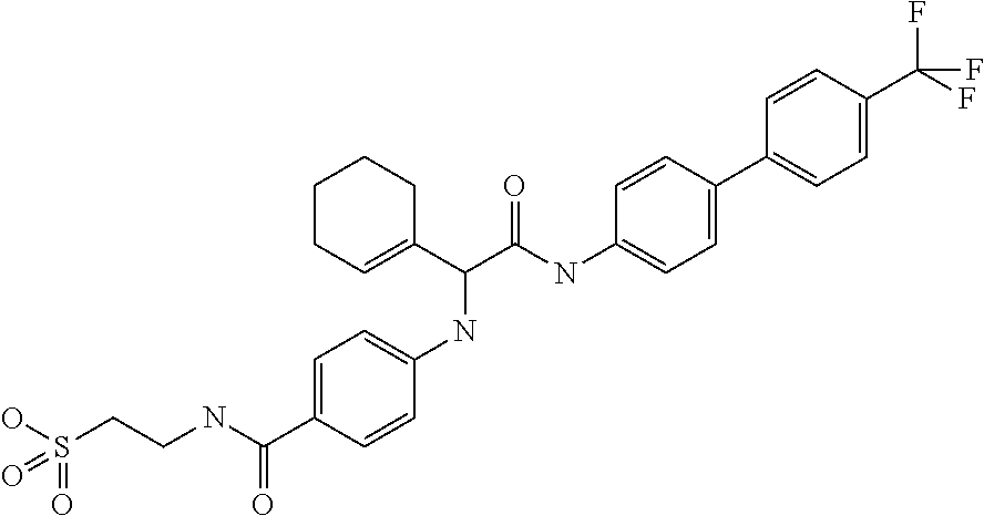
C1CC=C(C(C(NC2=CC=C(C3=CC=C(C(F)(F)F)C=C3)C=C2)=O)NC2=CC=C(C(=O)NCCS(O)(=O)=O)C=C2)CC1
